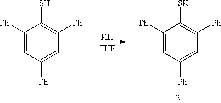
C1([Ph])=CC([Ph])=CC([Ph])=C1S.C1([Ph])=CC([Ph])=CC([Ph])=C1[SK].[K].[THF]
